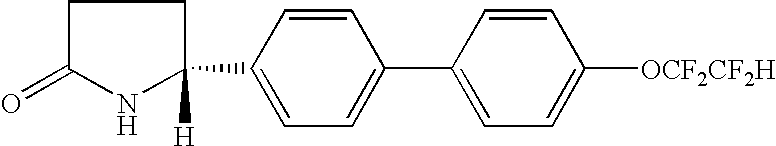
C1C(=O)NC(C2=CC=C(C3=CC=C([OCF2CF2H])C=C3)C=C2)([H])C1
